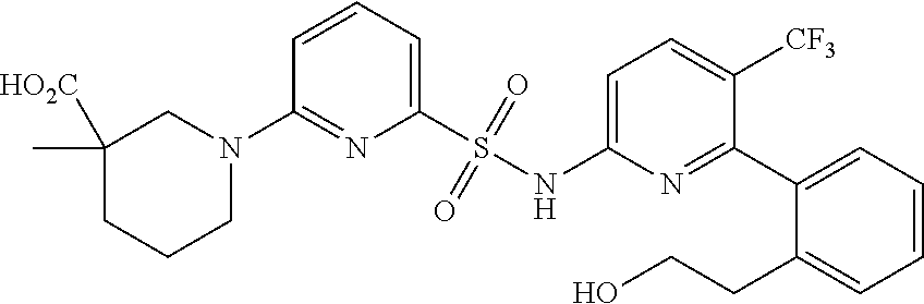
C1([HO2C])(C)CCCN(C2=NC(S(NC3=CC=C([CF3])C(C4=CC=CC=C4CCO)=N3)(=O)=O)=CC=C2)C1
